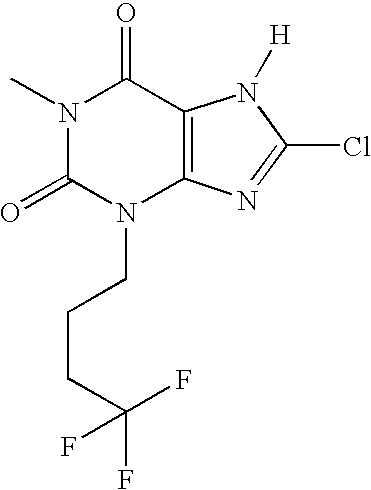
N1(C)C(=O)N(CCCC(F)(F)F)C2=C(C1=O)N([H])C(Cl)=N2
